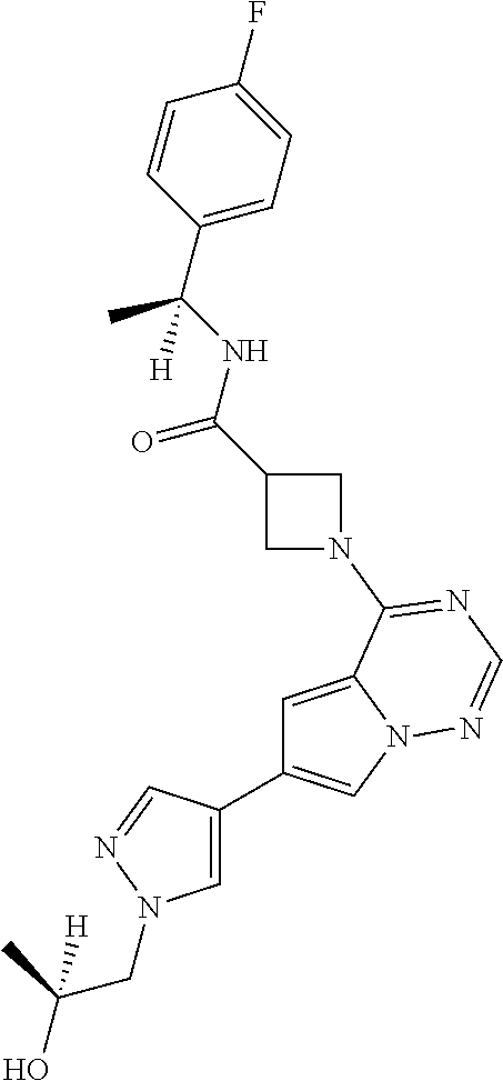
C1=C2N(C=C1C1=CN(CC(O)(C)[H])N=C1)N=CN=C2N1CC(C(NC(C2=CC=C(F)C=C2)(C)[H])=O)C1
